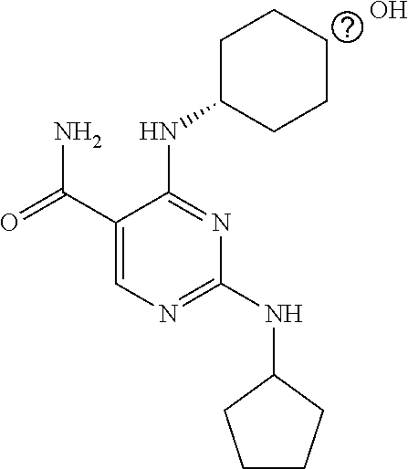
O.C1=C(C(=O)N)C(NC2CCCCC2)=NC(NC2CCCC2)=N1
